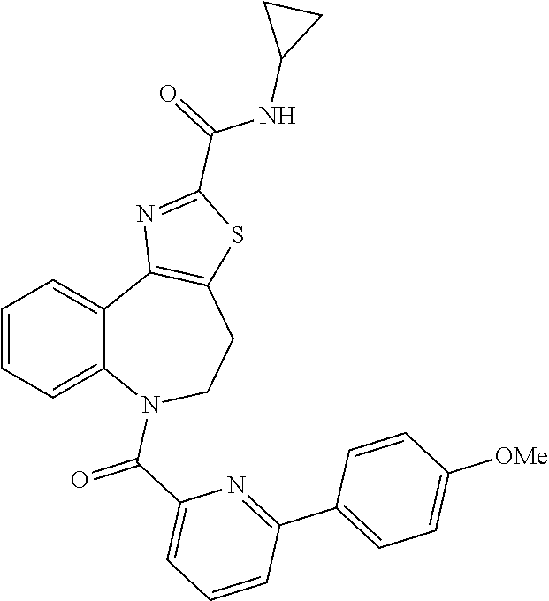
C1=CC=C2C(=C1)C1=C(CCN2C(C2=CC=CC(C3=CC=C([OMe])C=C3)=N2)=O)SC(C(=O)NC2CC2)=N1
